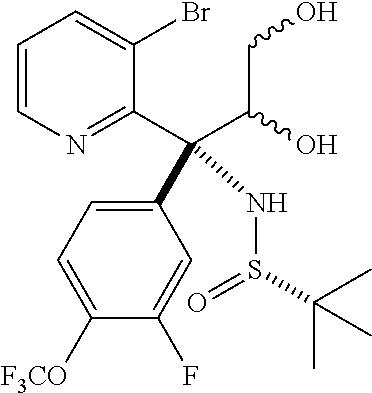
C1(C(NS(=O)C(C)(C)C)(C(CO)O)C2=NC=CC=C2Br)=CC=C([F3CO])C(F)=C1
